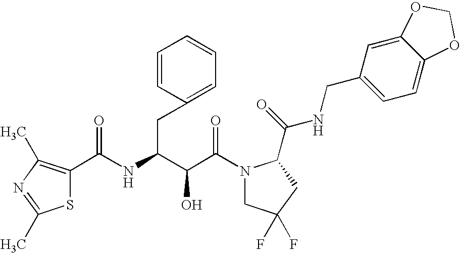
C(C(N1CC(F)(F)CC1C(NCC1=CC=C2C(=C1)OCO2)=O)=O)(O)C(CC1=CC=CC=C1)NC(=O)C1=C(C)N=C(C)S1
